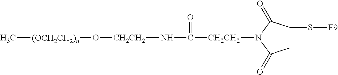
[(OCH2CH2)n](C)O[CH2CH2]NC([CH2CH2]N1C(=O)C(S[F9])CC1=O)=O
